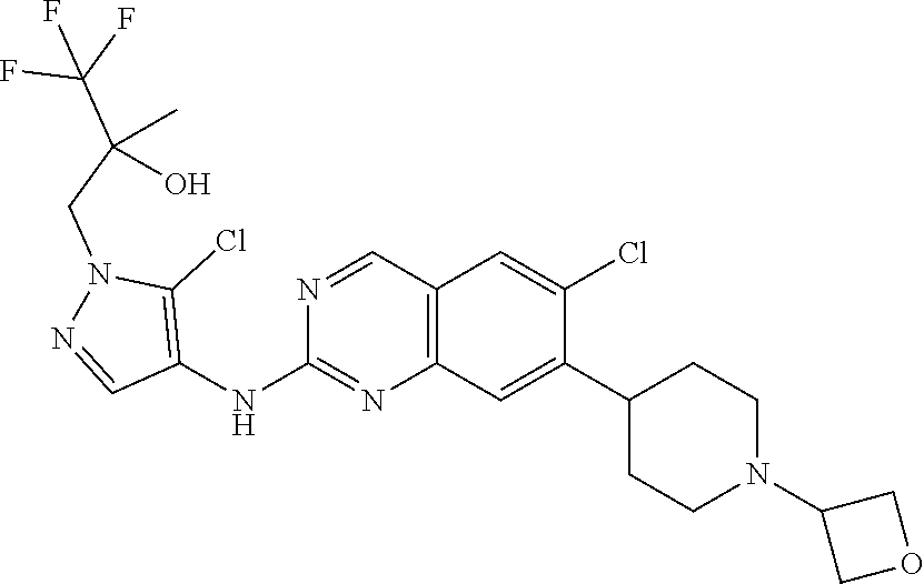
C1=NC(NC2=C(Cl)N(CC(O)(C)C(F)(F)F)N=C2)=NC2=C1C=C(Cl)C(C1CCN(C3COC3)CC1)=C2
